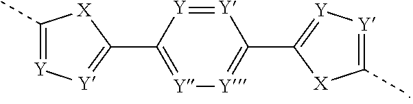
[Y]1=[Y]C(C2=[Y][Y]=C(C)[X]2)=[Y][Y]=C1C1=[Y][Y]=C(C)[X]1
